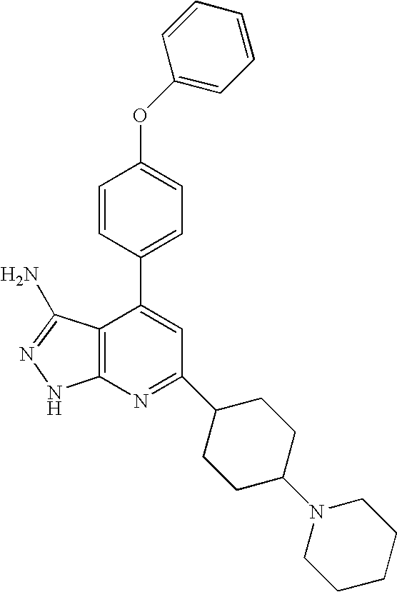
C1(OC2=CC=CC=C2)=CC=C(C2=CC(C3CCC(N4CCCCC4)CC3)=NC3=C2C(N)=NN3)C=C1
